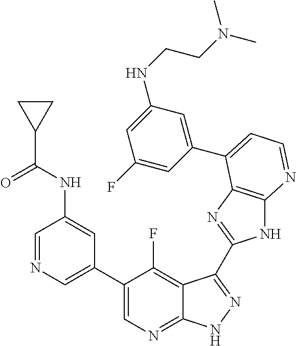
C1=NC=C(C2=CN=C3C(=C2F)C(C2=NC4=C(N2)N=CC=C4C2=CC(NCCN(C)C)=CC(F)=C2)=NN3)C=C1NC(C1CC1)=O
